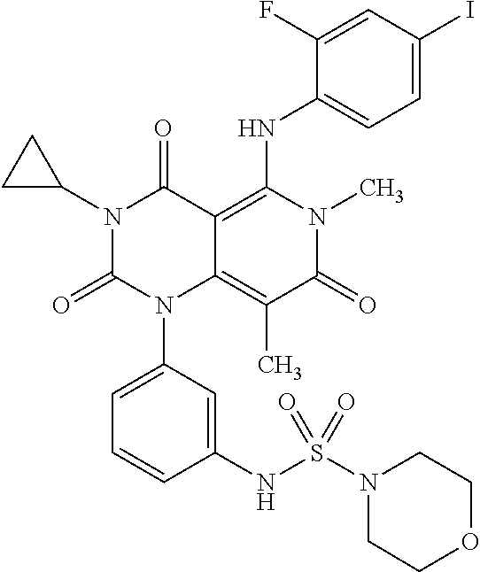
N1(C2CC2)C(=O)N(C2=CC=CC(NS(N3CCOCC3)(=O)=O)=C2)C2=C(C)C(=O)N(C)C(NC3=CC=C(I)C=C3F)=C2C1=O
